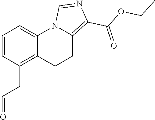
C1=CC(CC=O)=C2C(=C1)N1C(=C(C(OCC)=O)N=C1)CC2
